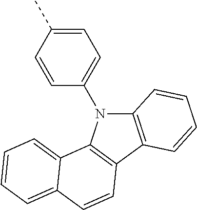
C1=C(C)C=CC(N2C3=C(C4=C2C2=CC=CC=C2C=C4)C=CC=C3)=C1
